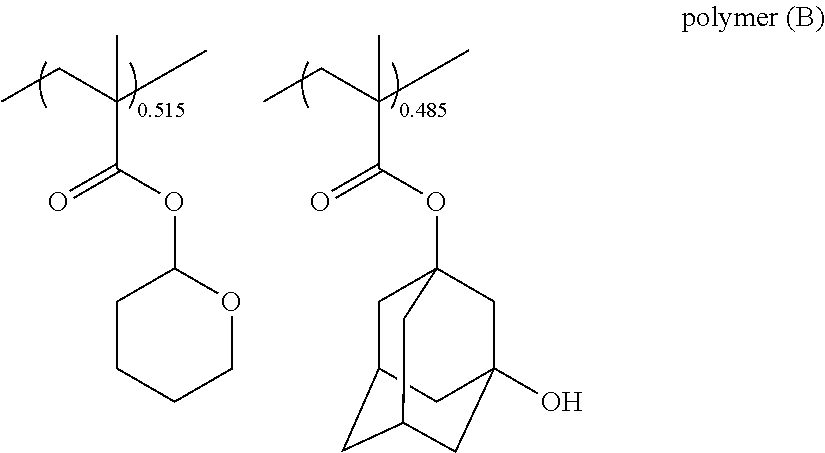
CCC(C)(C)C(OC1CCCCO1)=O.CCC(C)(C)C(OC12CC3CC(CC(O)(C1)C3)C2)=O
